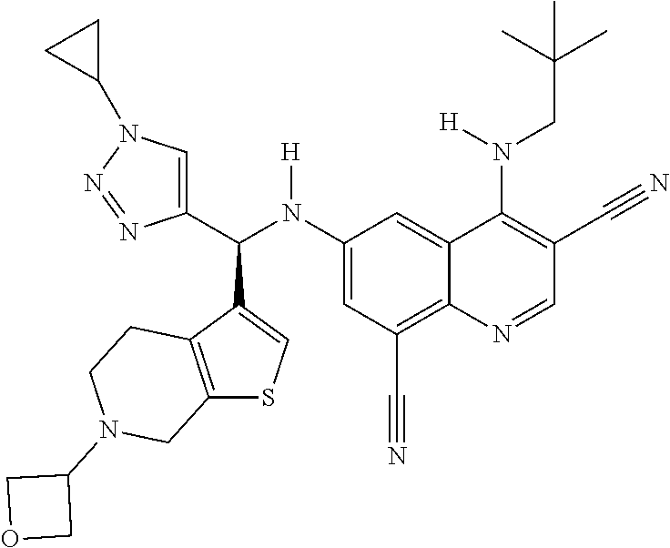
C1(N(C(C2=CN(C3CC3)N=N2)C2=CSC3=C2CCN(C2COC2)C3)[H])=CC(C#N)=C2C(=C1)C(N([H])CC(C)(C)C)=C(C#N)C=N2
